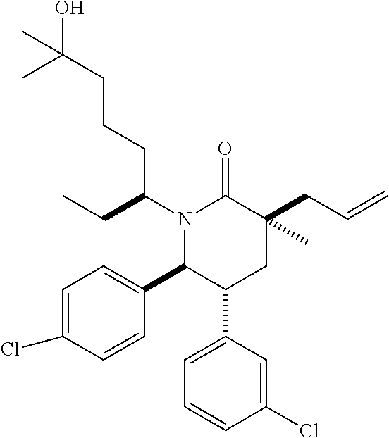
N1(C(CC)CCCC(O)(C)C)C(C2=CC=C(Cl)C=C2)C(C2=CC=CC(Cl)=C2)CC(CC=C)(C)C1=O
